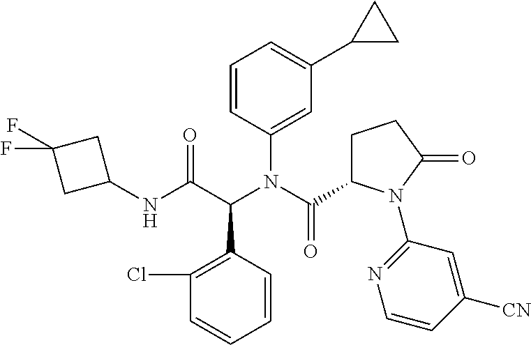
C1(Cl)=C(C(C(NC2CC(F)(F)C2)=O)N(C(C2CCC(=O)N2C2=NC=CC([CN])=C2)=O)C2=CC(C3CC3)=CC=C2)C=CC=C1
